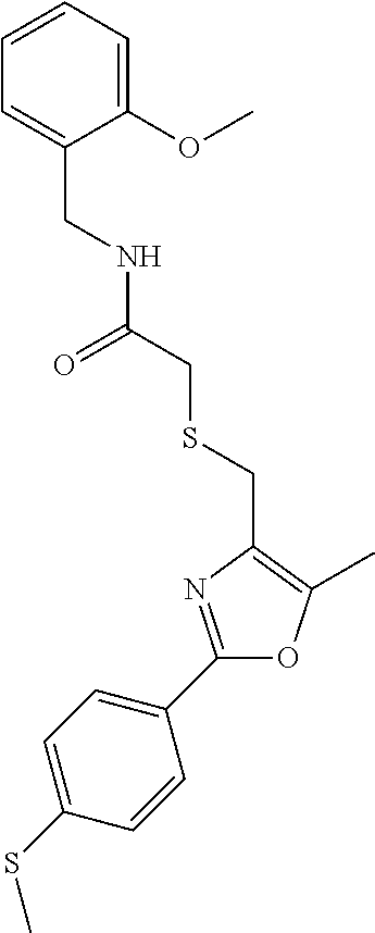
C1(SC)=CC=C(C2=NC(CSCC(NCC3=CC=CC=C3OC)=O)=C(C)O2)C=C1
